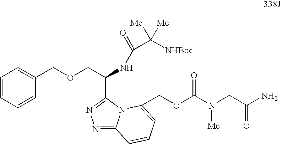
C1=CC=CC(COCC(NC(=O)C([NHBoc])([Me])[Me])C2=NN=C3N2C(COC(N(CC(N)=O)[Me])=O)=CC=C3)=C1
